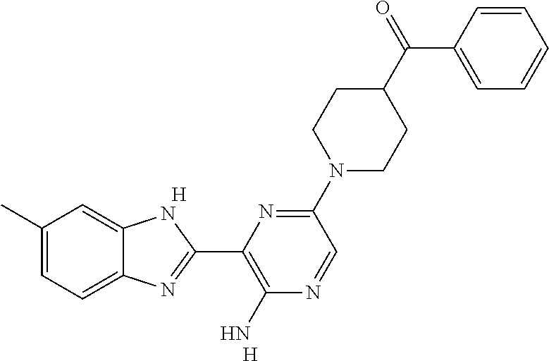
C1(C)=CC=C2C(=C1)NC(C1=C(N)N=CC(N3CCC(C(=O)C4=CC=CC=C4)CC3)=N1)=N2.[H].[H]
